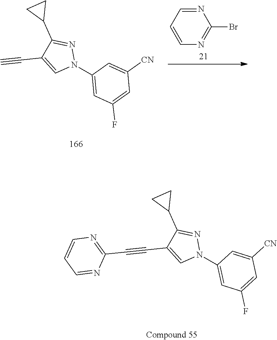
C1([CN])=CC(N2C=C(C#CC3=NC=CC=N3)C(C3CC3)=N2)=CC(F)=C1.C1([CN])=CC(N2C=C(C#C)C(C3CC3)=N2)=CC(F)=C1.C1=CC=NC(Br)=N1
